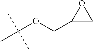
C1(COC(C)(C)C)CO1
